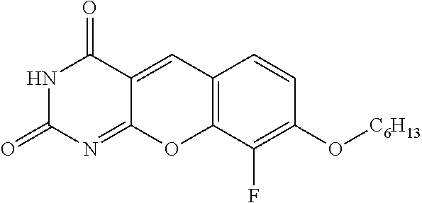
N1C(=O)N=C2C(=CC3=C(O2)C(F)=C(O[C6H13])C=C3)C1=O
